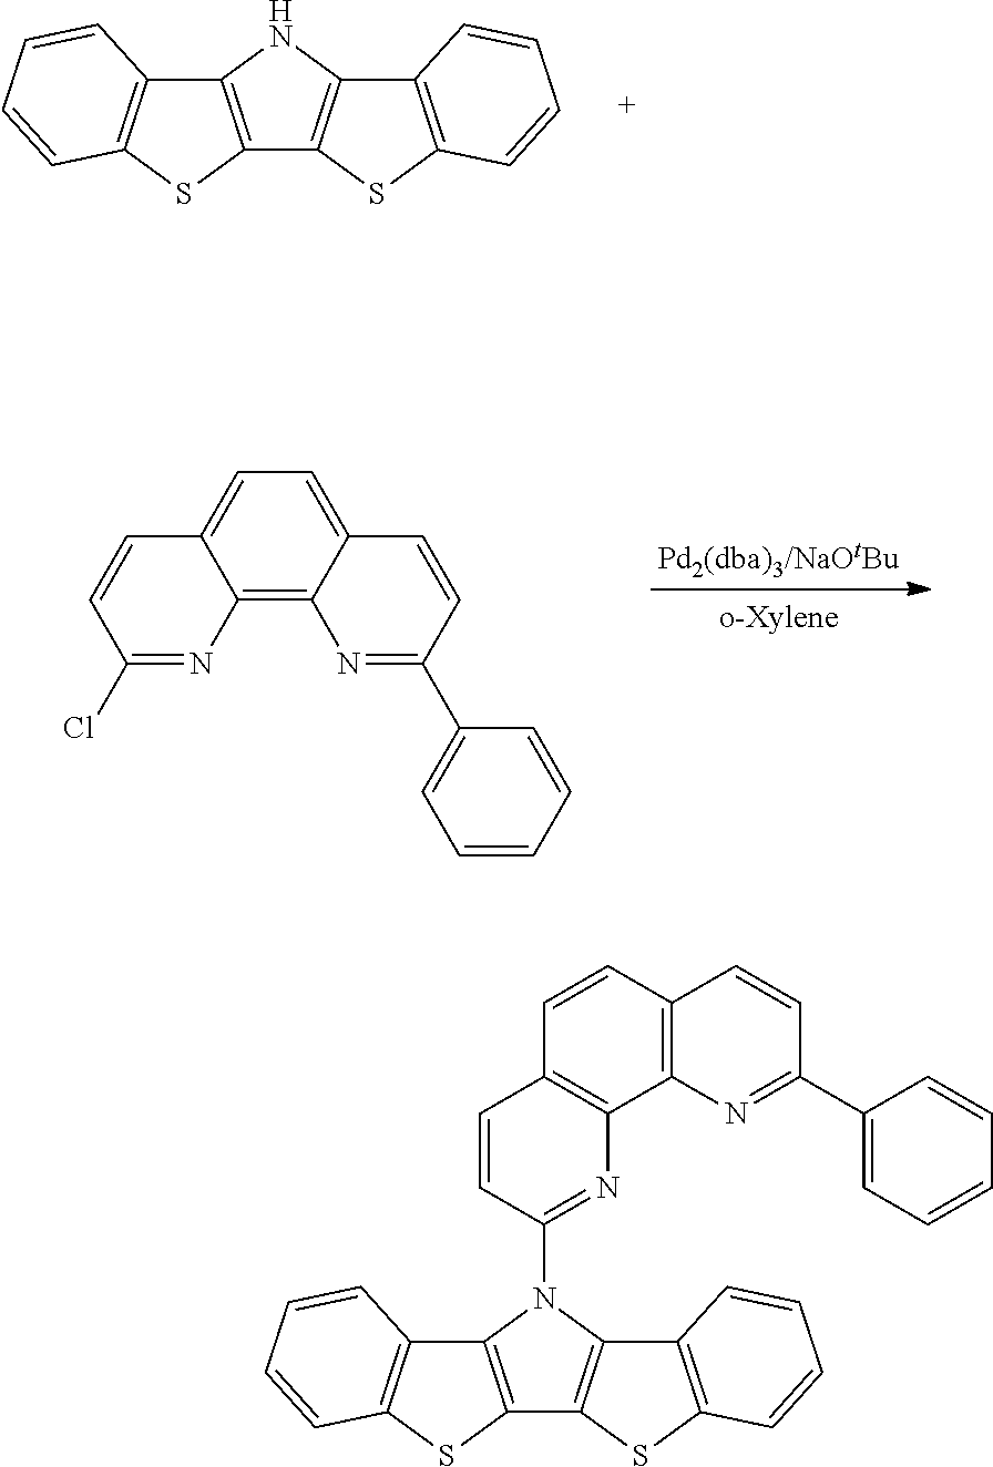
C12=C(C=CC=C1)SC1=C2NC2=C1SC1=C2C=CC=C1.C12=C3N=C(Cl)C=CC3=CC=C1C=CC(C1=CC=CC=C1)=N2.C12=C(C=CC=C1)SC1=C2N(C2=NC3=C(C=CC4=C3N=C(C3=CC=CC=C3)C=C4)C=C2)C2=C1SC1=C2C=CC=C1
